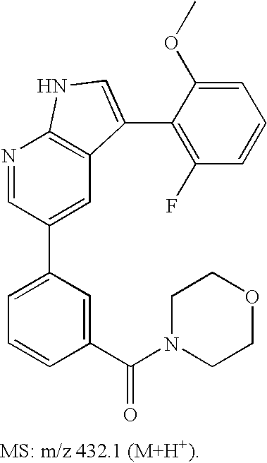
C1=C(C2=CC3=C(N=C2)NC=C3C2=C(F)C=CC=C2OC)C=C(C(N2CCOCC2)=O)C=C1
